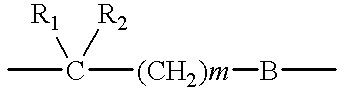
CC([(CH2)m]BC)([R1])[R2]
